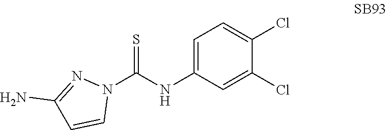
N1=C(N)C=CN1C(NC1=CC=C(Cl)C(Cl)=C1)=S
